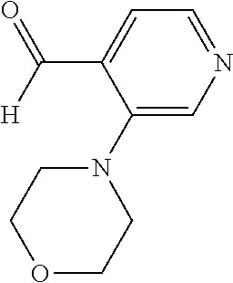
C1=C(N2CCOCC2)C(C([H])=O)=CC=N1
